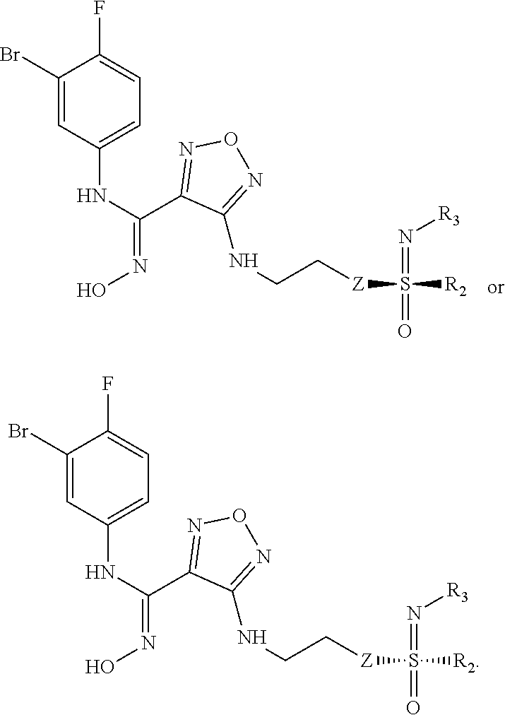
C1(Br)=CC(NC(C2=NON=C2NCC[Z]S([R2])(=N[R3])=O)=NO)=CC=C1F.C1(Br)=CC(NC(C2=NON=C2NCC[Z]S([R2])(=N[R3])=O)=NO)=CC=C1F
